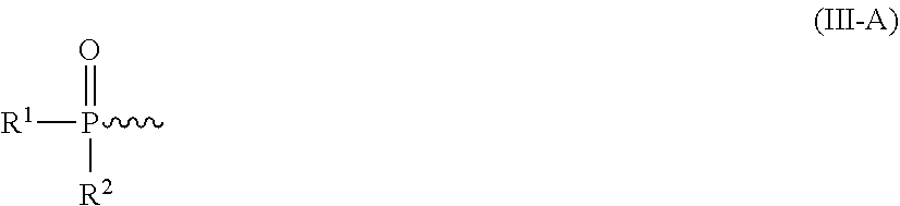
[R1]P(=O)([R2])C
